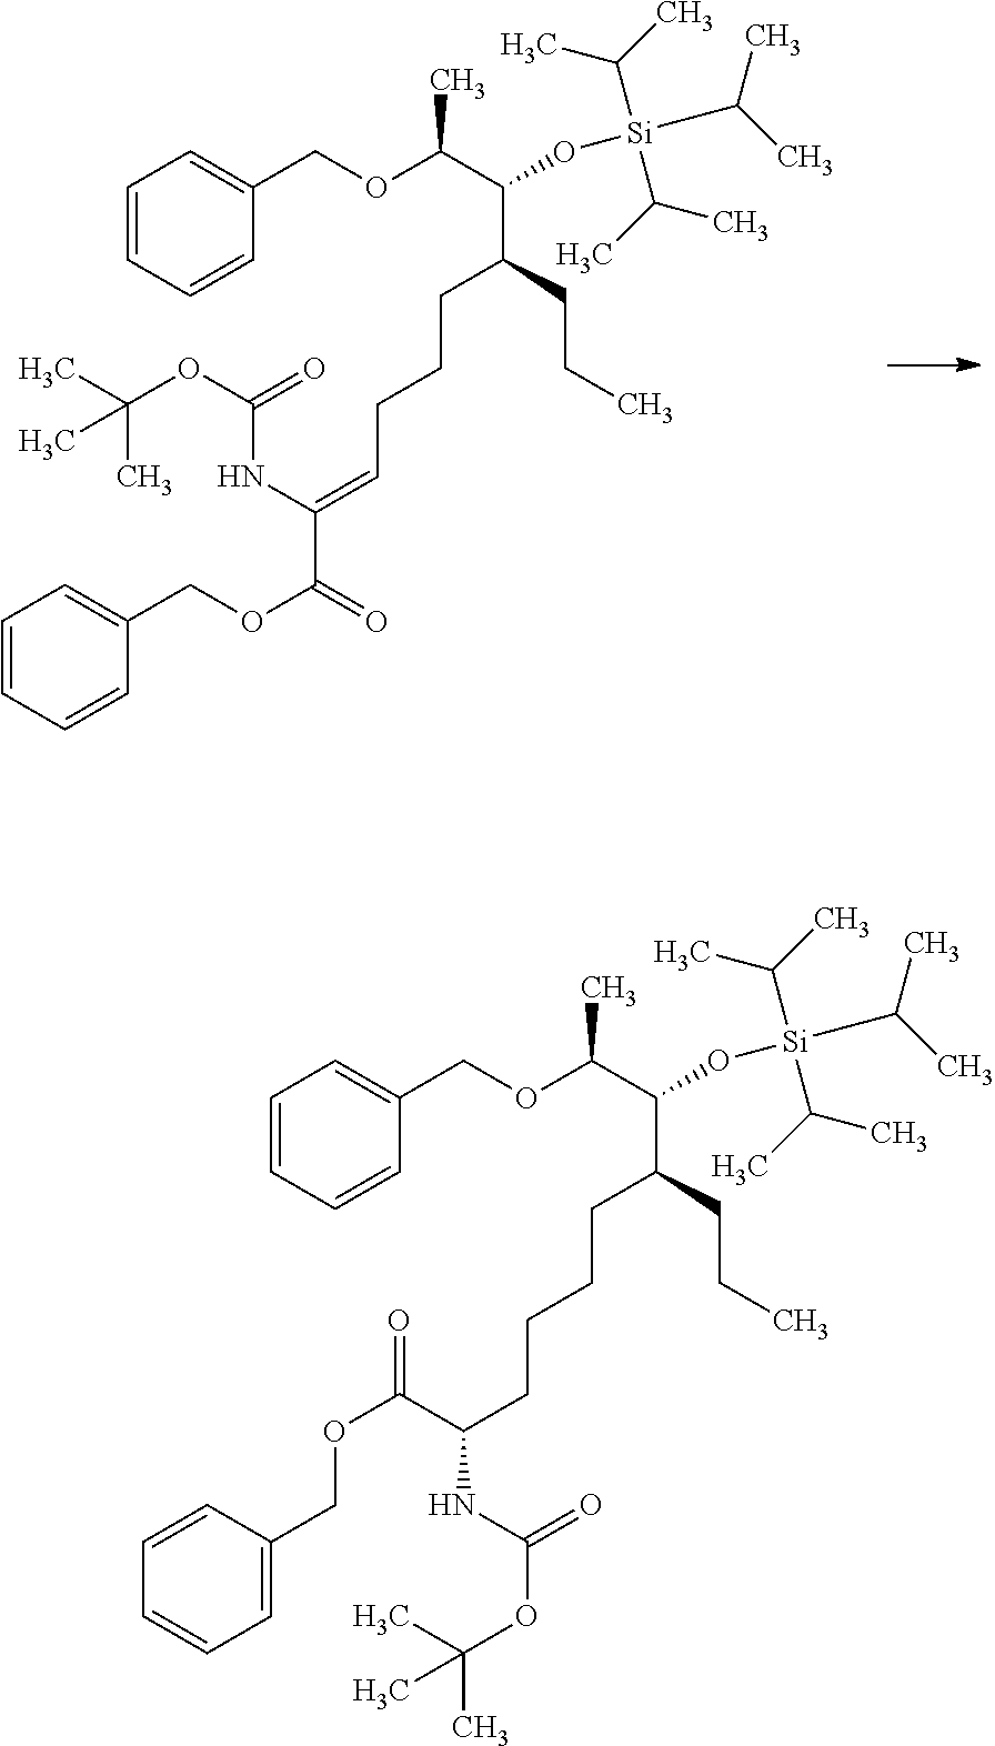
C1=CC=CC(COC(C(O[Si](C(C)C)(C(C)C)C(C)C)C(CCCC=C(C(=O)OCC2=CC=CC=C2)NC(OC(C)(C)C)=O)CCC)C)=C1.C1=CC=CC(COC(C(O[Si](C(C)C)(C(C)C)C(C)C)C(CCCCC(NC(=O)OC(C)(C)C)C(=O)OCC2=CC=CC=C2)CCC)C)=C1
